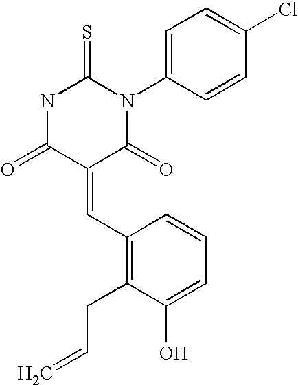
O=C1C(=CC2=C(CC=C)C(O)=CC=C2)C(=O)N(C2=CC=C(Cl)C=C2)C(=S)N1
